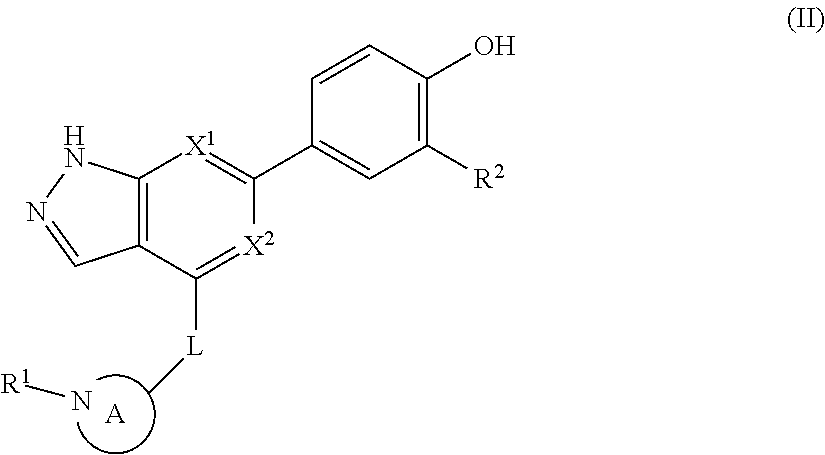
[A].C12=C(C([L]C)=[X2]C(C3=CC([R2])=C(O)C=C3)=[X1]1)C=NN2.[R1]N
